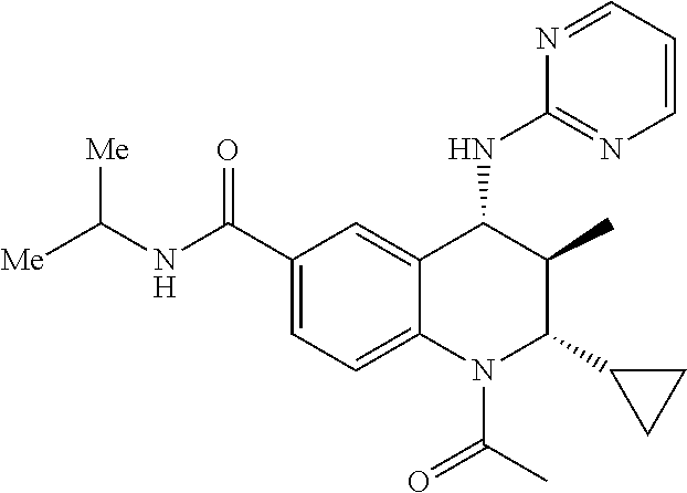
C1(C(NC([Me])[Me])=O)=CC=C2C(=C1)C(NC1=NC=CC=N1)C(C)C(C1CC1)N2C(C)=O
